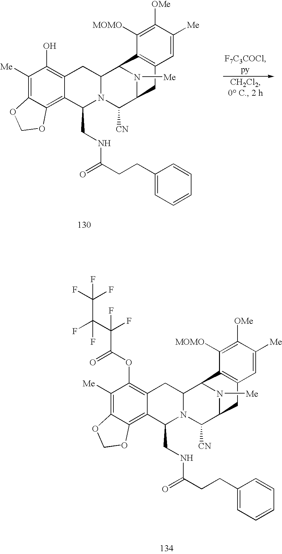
C1([Me])=C2C(=C3C(=C1OC(C(C(F)(F)C(F)(F)F)(F)F)=O)CC1N(C3CNC(CCC3=CC=CC=C3)=O)C([CN])C3N([Me])C1C1=C(C3)C=C([Me])C([OMe])=C1[MOMO])OCO2.C1([Me])=C2C(=C3C(=C1O)CC1N(C3CNC(CCC3=CC=CC=C3)=O)C([CN])C3N([Me])C1C1=C(C3)C=C([Me])C([OMe])=C1[MOMO])OCO2
